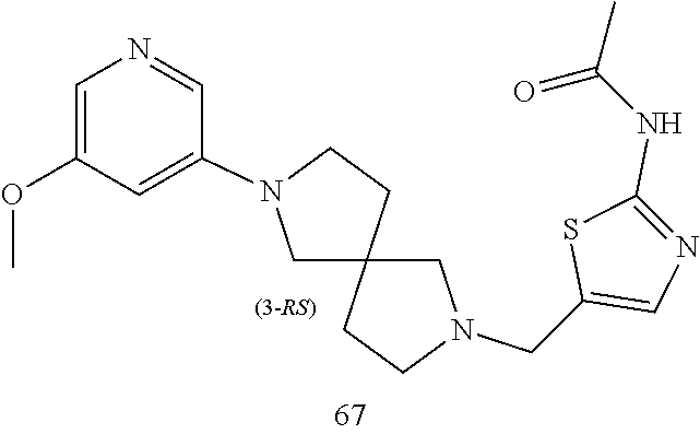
C12(CN(CC3=CN=C(NC(=O)C)S3)CC1)CCN(C1=CC(OC)=CN=C1)C2
